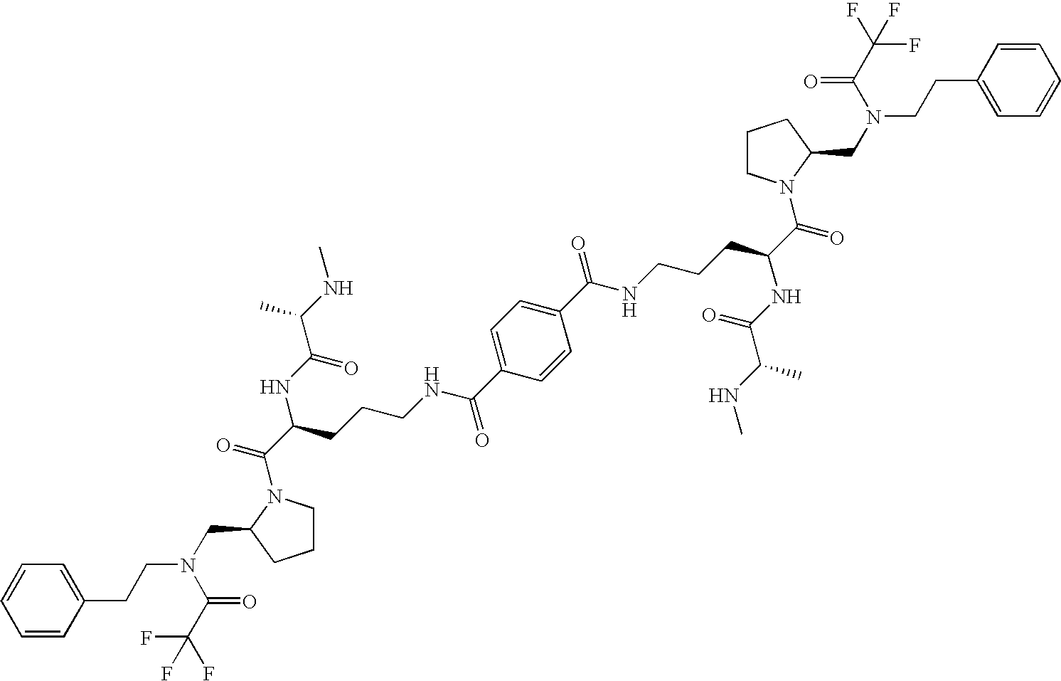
C(C(NC(=O)C(NC)C)CCCNC(C1=CC=C(C(NCCCC(C(=O)N2CCCC2CN(C(=O)C(F)(F)F)CCC2=CC=CC=C2)NC(=O)C(NC)C)=O)C=C1)=O)(=O)N1CCCC1CN(CCC1=CC=CC=C1)C(=O)C(F)(F)F
